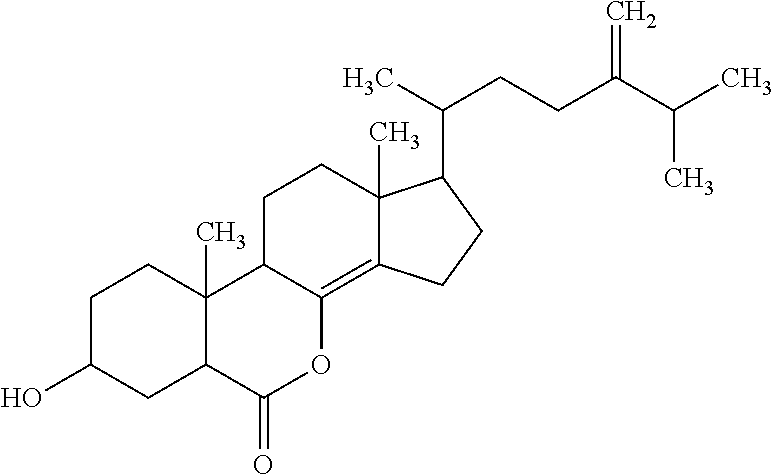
C1C(O)CC2C(C)(C1)C1C(=C3C(C)(CC1)C(C(CCC(C(C)C)=C)C)CC3)OC2=O
